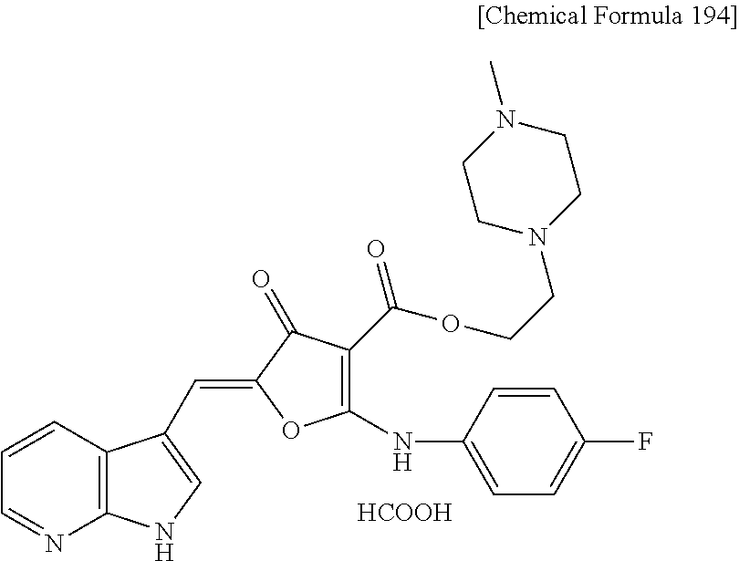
C1=CC2=C(N=C1)NC=C2C=C1OC(NC2=CC=C(F)C=C2)=C(C(=O)OCCN2CCN(C)CC2)C1=O.[HCOOH]
